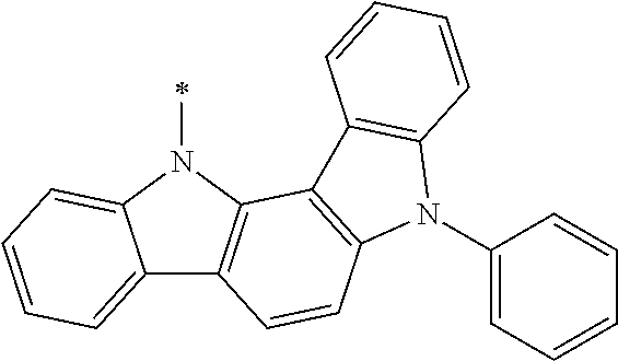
C12=CC=CC=C1N(C)C1=C2C=CC2=C1C1=C(N2C2=CC=CC=C2)C=CC=C1
